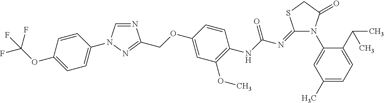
N1=CN(C2=CC=C(OC(F)(F)F)C=C2)N=C1COC1=CC(OC)=C(NC(N=C2N(C3=CC(C)=CC=C3C(C)C)C(=O)CS2)=O)C=C1
